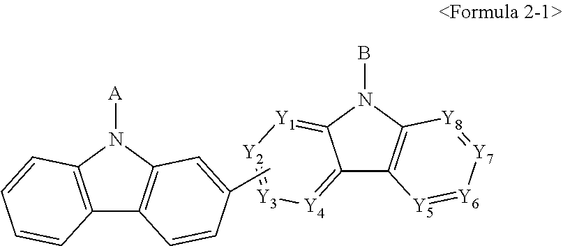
C12=[Y4][Y3]=[Y2][Y1]=C1N(B)C1=C2[Y5]=[Y6][Y7]=[Y8]1.C12=C(C=C(C)C=C1)N([A])C1=C2C=CC=C1
